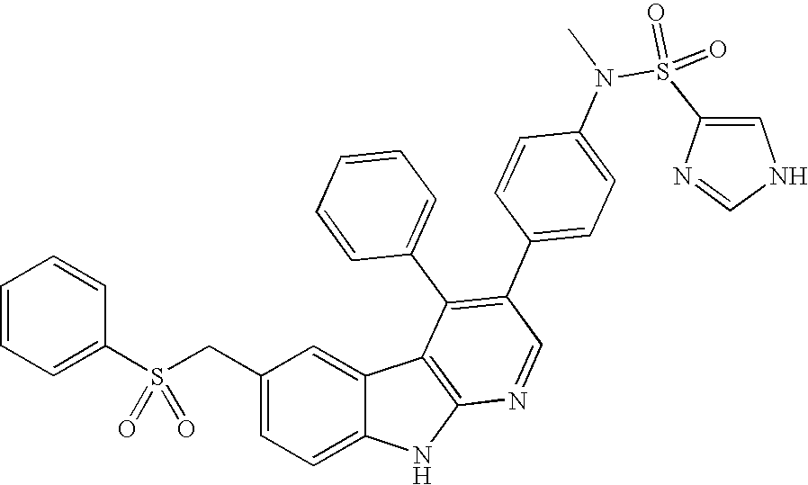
C(C1=CC=C2C(=C1)C1=C(N2)N=CC(C2=CC=C(N(S(C3=CNC=N3)(=O)=O)C)C=C2)=C1C1=CC=CC=C1)S(C1=CC=CC=C1)(=O)=O
